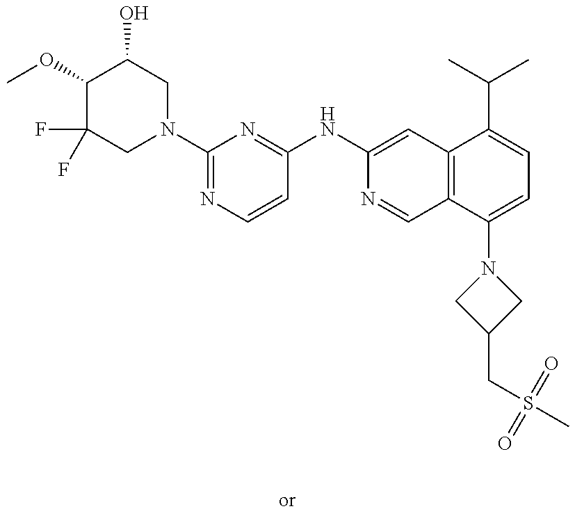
C1(OC)C(F)(F)CN(C2=NC=CC(NC3=CC4=C(C=N3)C(N3CC(CS(C)(=O)=O)C3)=CC=C4C(C)C)=N2)CC1O
